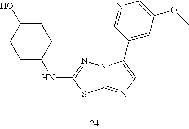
C12=NC=C(C3=CC(OC)=CN=C3)N1N=C(NC1CCC(O)CC1)S2
